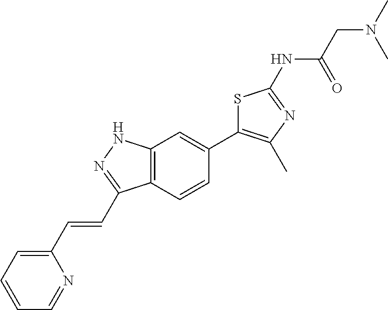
CN(C)CC(=O)NC1=NC(C)=C(C2=CC3=C(C=C2)C(C=CC2=CC=CC=N2)=NN3)S1
